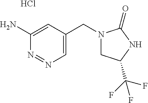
C1(N)=CC(CN2CC(C(F)(F)F)NC2=O)=CN=N1.Cl
